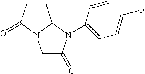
C1C(=O)N(C2=CC=C(F)C=C2)C2N1C(=O)CC2
